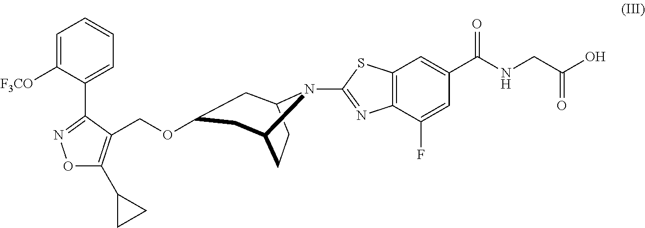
C1=C([F3CO])C(C2=NOC(C3CC3)=C2COC2CC3CCC(N3C3=NC4=C(S3)C=C(C(NCC(O)=O)=O)C=C4F)C2)=CC=C1
